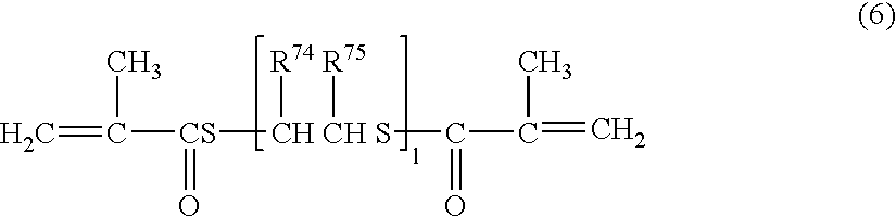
C=C([CS](=O)[CH CH S](C(C(=C)C)=O)([R74])[R75])C
